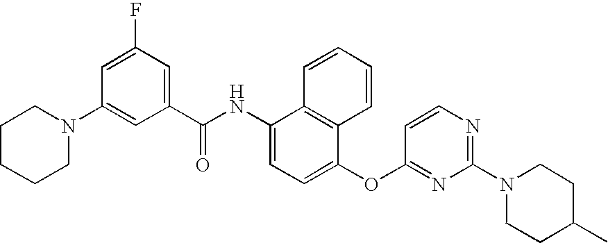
N1(C2=CC(C(NC3=CC=C(OC4=NC(N5CCC(C)CC5)=NC=C4)C4=C3C=CC=C4)=O)=CC(F)=C2)CCCCC1
